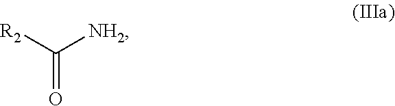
C(=O)([R2])[NH2]
